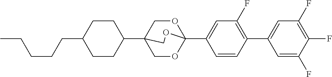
C1(C2=C(F)C=C(C34OCC(C5CCC(CCCCC)CC5)(CO3)CO4)C=C2)=CC(F)=C(F)C(F)=C1
